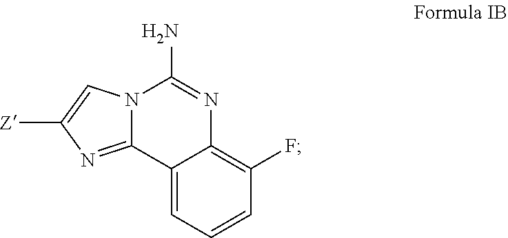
C12=CC=CC(F)=C1N=C(N)N1C2=NC([Z])=C1
